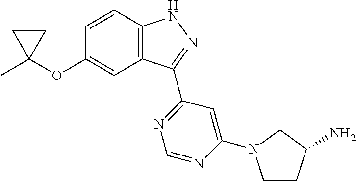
C1C(C)(OC2=CC3=C(C=C2)NN=C3C2=NC=NC(N3CCC(N)C3)=C2)C1
